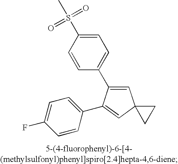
C1=C(S(C)(=O)=O)C=CC(C2=CC3(C=C2C2=CC=C(F)C=C2)CC3)=C1
